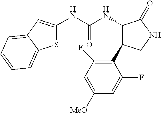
S1C(NC(NC2C(C3=C(F)C=C([MeO])C=C3F)CNC2=O)=O)=CC2=CC=CC=C12
